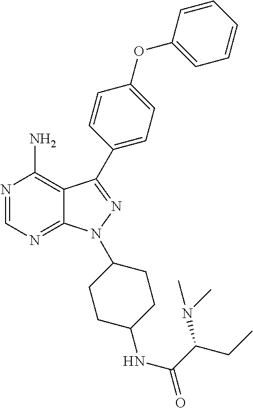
N1=CN=C2C(=C1N)C(C1=CC=C(OC3=CC=CC=C3)C=C1)=NN2C1CCC(NC(C(CC)N(C)C)=O)CC1
